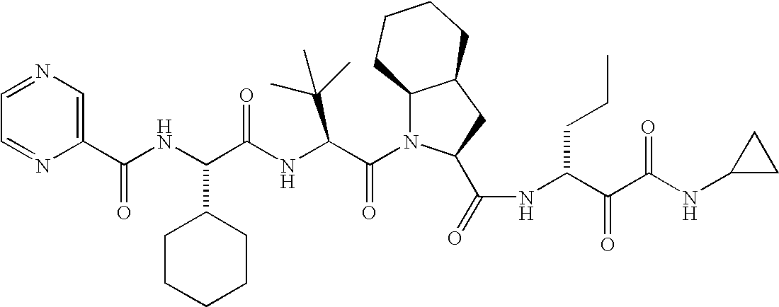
C1(C(NC(C(NC(C(N2C3C(CC2C(=O)NC(C(C(=O)NC2CC2)=O)CCC)CCCC3)=O)C(C)(C)C)=O)C2CCCCC2)=O)=CN=CC=N1
